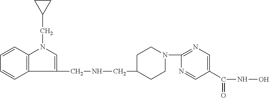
C1(CNCC2CCN(C3=NC=C(C(NO)=O)C=N3)CC2)=CN(CC2CC2)C2=C1C=CC=C2
